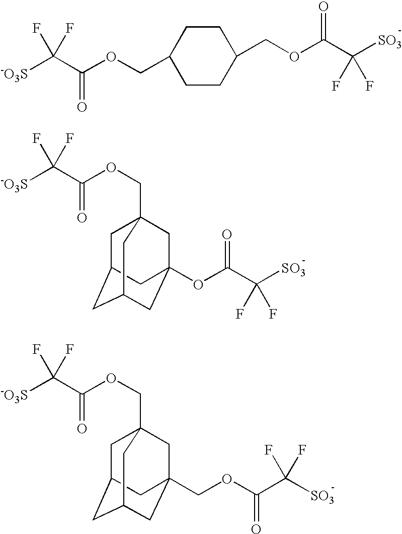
[-O3S]C(C(OCC1CCC(COC(C([SO3])(F)F)=O)CC1)=O)(F)F.[-O3S]C(C(OCC12CC3CC(CC(OC(C([SO3])(F)F)=O)(C1)C3)C2)=O)(F)F.[-O3S]C(C(OCC12CC3CC(CC(COC(C([SO3])(F)F)=O)(C1)C3)C2)=O)(F)F
